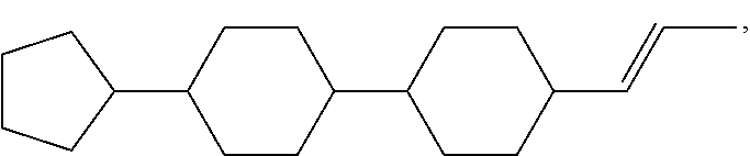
C1CC(C2CCC(C=CC)CC2)CCC1C1CCCC1
